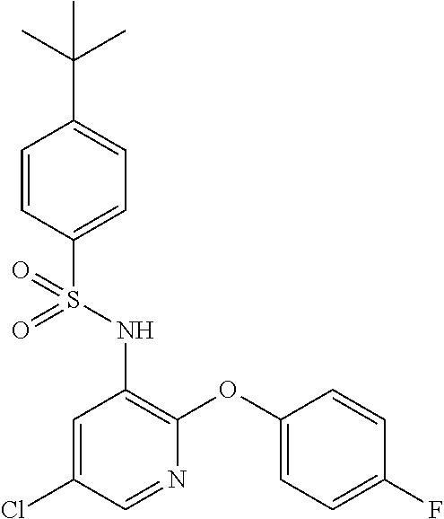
C1=CC(S(NC2=C(OC3=CC=C(F)C=C3)N=CC(Cl)=C2)(=O)=O)=CC=C1C(C)(C)C
